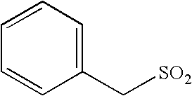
C1=CC(C[SO2])=CC=C1
